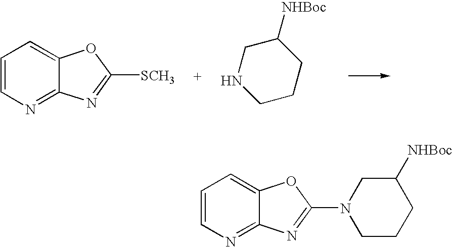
C1=CN=C2C(=C1)OC(N1CCCC([NHBoc])C1)=N2.C1=CN=C2C(=C1)OC([SCH3])=N2.N1CCCC([NHBoc])C1
